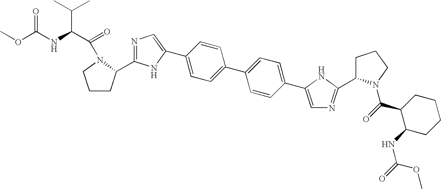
C1=C(C2=CN=C(C3CCCN3C(=O)C(NC(OC)=O)C(C)C)N2)C=CC(C2=CC=C(C3=CN=C(C4CCCN4C(=O)C4C(NC(=O)OC)CCCC4)N3)C=C2)=C1
